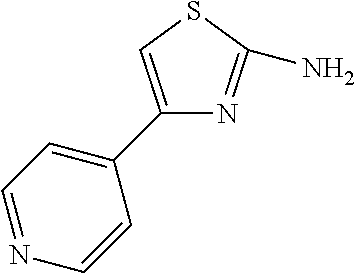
C1(C2=CC=NC=C2)=CSC(N)=N1
